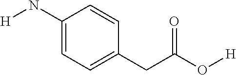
C1(N[H])=CC=C(CC(=O)O[H])C=C1
